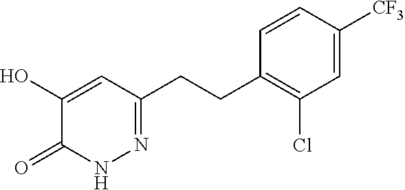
C(C1=C(Cl)C=C([CF3])C=C1)CC1=NNC(=O)C(O)=C1
